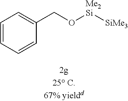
C1=CC=CC(CO[Me2Si][SiMe3])=C1
